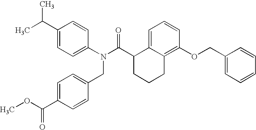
C1(C(C)C)=CC=C(N(C(C2CCCC3=C(OCC4=CC=CC=C4)C=CC=C23)=O)CC2=CC=C(C(OC)=O)C=C2)C=C1
